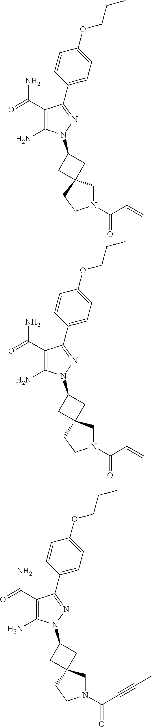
C1(C(=O)N)=C(N)N(C2CC3(C2)CN(C(=O)C=C)CC3)N=C1C1=CC=C(OCCC)C=C1.C1(C(=O)N)=C(N)N(C2CC3(C2)CN(C(=O)C=C)CC3)N=C1C1=CC=C(OCCC)C=C1.C1(C(=O)N)=C(N)N(C2CC3(C2)CN(C(=O)C#CC)CC3)N=C1C1=CC=C(OCCC)C=C1
